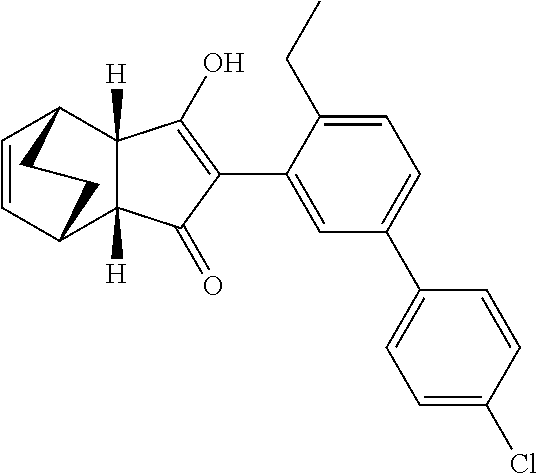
C1=CC2C3([H])C([H])(C1CC2)C(O)=C(C1=CC(C2=CC=C(Cl)C=C2)=CC=C1CC)C3=O
